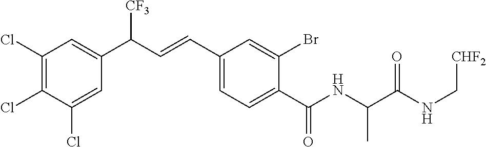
C1(Cl)=C(Cl)C(Cl)=CC(C(C=CC2=CC=C(C(NC(C(NC[CHF2])=O)C)=O)C(Br)=C2)[CF3])=C1
